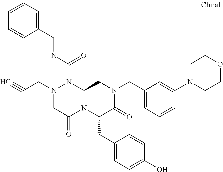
N1(CC#C)CC(=O)N2C(N1C(NCC1=CC=CC=C1)=O)CN(CC1=CC=CC(N3CCOCC3)=C1)C(=O)C2CC1=CC=C(O)C=C1
